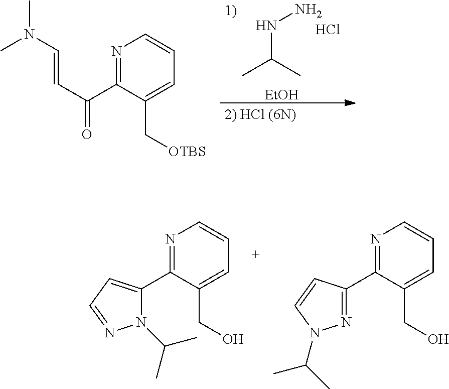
N(C(C)C)N.[EtOH].Cl.N1=C(C(C=CN(C)C)=O)C(C[OTBS])=CC=C1.N1=C(C2=CC=NN2C(C)C)C(CO)=CC=C1.N1=C(C2=NN(C(C)C)C=C2)C(CO)=CC=C1
